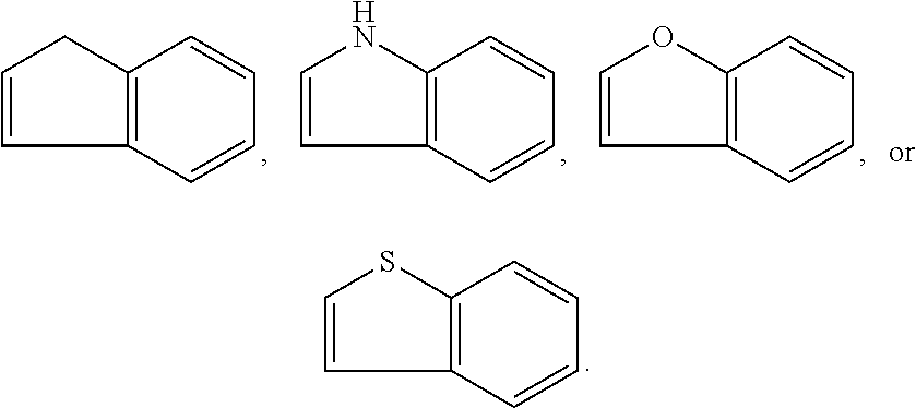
C1=CCC2=C1C=CC=C2.C1=CNC2=C1C=CC=C2.C1=COC2=C1C=CC=C2.C1=CSC2=C1C=CC=C2
